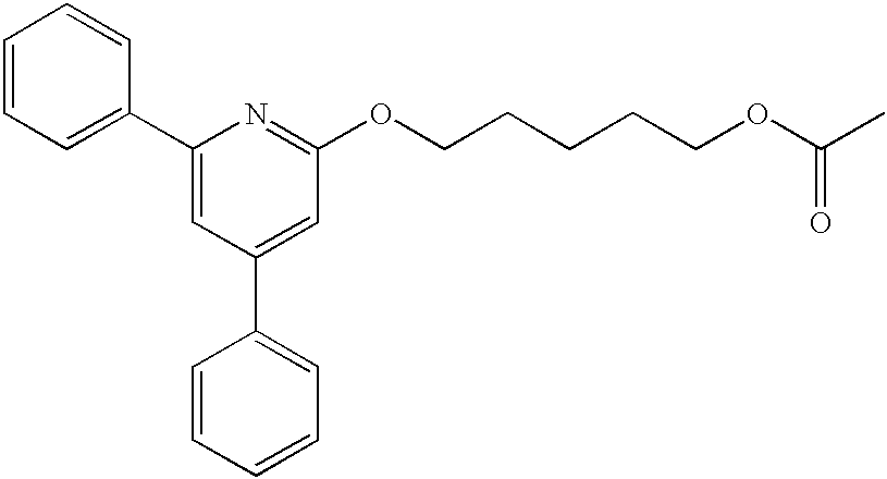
C1=CC=C(C2=CC(C3=CC=CC=C3)=CC(OCCCCCOC(C)=O)=N2)C=C1
